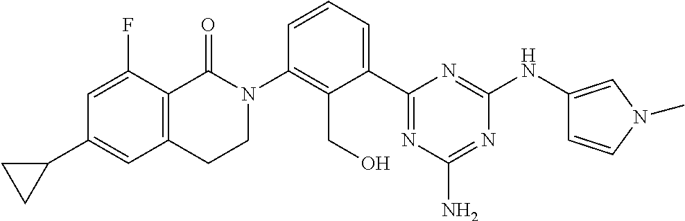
C1(C2=CC3=C(C(F)=C2)C(=O)N(C2=C(CO)C(C4=NC(N)=NC(NC5=CN(C)C=C5)=N4)=CC=C2)CC3)CC1
